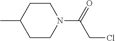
C1CN(C(=O)CCl)CCC1C
